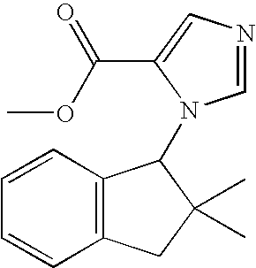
C12=C(C=CC=C1)C(N1C=NC=C1C(OC)=O)C(C)(C)C2
